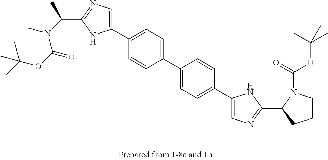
C(OC(=O)N(C(C)C1=NC=C(C2=CC=C(C3=CC=C(C4=CN=C(C5N(C(=O)OC(C)(C)C)CCC5)N4)C=C3)C=C2)N1)C)(C)(C)C
